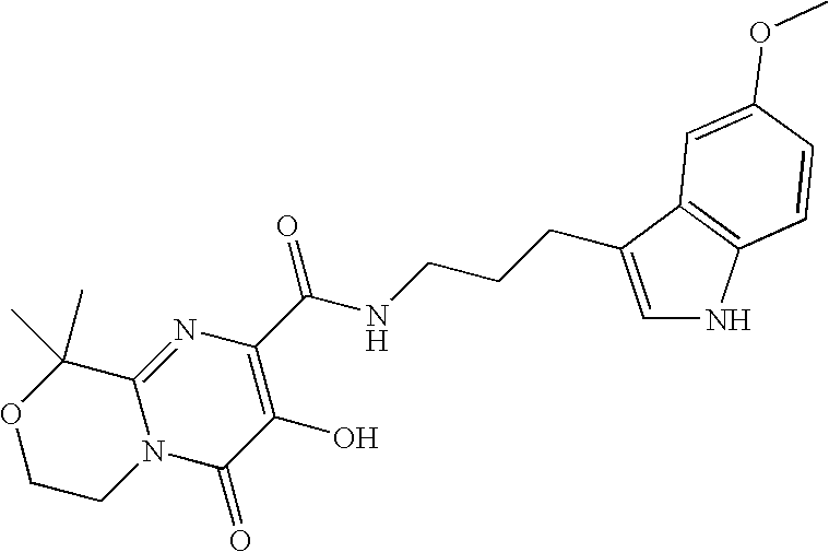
C1CN2C(=NC(C(NCCCC3=CNC4=C3C=C(OC)C=C4)=O)=C(O)C2=O)C(C)(C)O1
